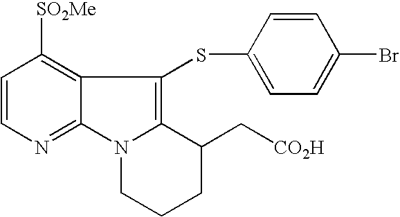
C1=CN=C2C(=C1[SO2Me])C(SC1=CC=C(Br)C=C1)=C1N2CCCC1C[CO2H]
